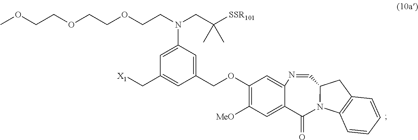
C(C1=CC(COC2=C([MeO])C=C3C(=O)N4C5=C(C=CC=C5)CC4C=NC3=C2)=CC(N(CCOCCOCCOC)CC([SSR101])(C)C)=C1)[X1]
